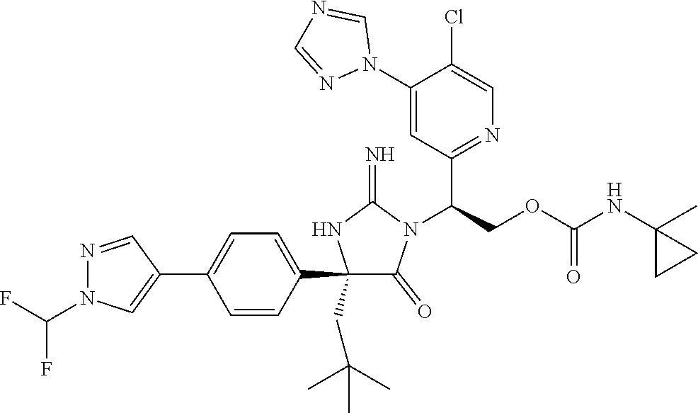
C1(C2=CN(C(F)F)N=C2)=CC=C(C2(CC(C)(C)C)C(=O)N(C(C3=NC=C(Cl)C(N4C=NC=N4)=C3)COC(=O)NC3(C)CC3)C(=N)N2)C=C1
